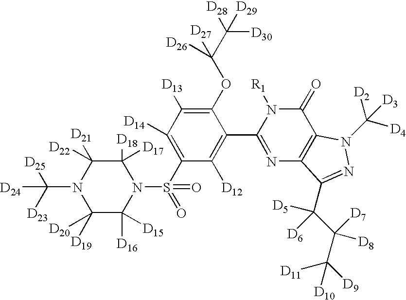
C1([D17])([D18])C([D22])([D21])N(C([D23])([D25])[D24])C([D20])([D19])C([D16])([D15])N1S(C1=C([D14])C([D13])=C(OC(C([D28])([D30])[D29])([D27])[D26])C(C2=NC3=C(C(=O)N2[R1])N(C([D4])([D2])[D3])N=C3C(C(C([D9])([D11])[D10])([D7])[D8])([D5])[D6])=C1[D12])(=O)=O
